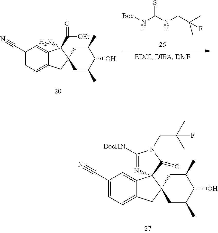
C1(C#N)=CC=C2C(=C1)C(N)(C(=O)[OEt])C1(C2)CC(C)C(O)C(C)C1.N(C(NCC(C)(C)F)=S)[Boc].C1(C#N)=CC=C2C(=C1)C1(C3(C2)CC(C)C(O)C(C)C3)N=C([BocHN])N(CC(C)(C)F)C1=O
